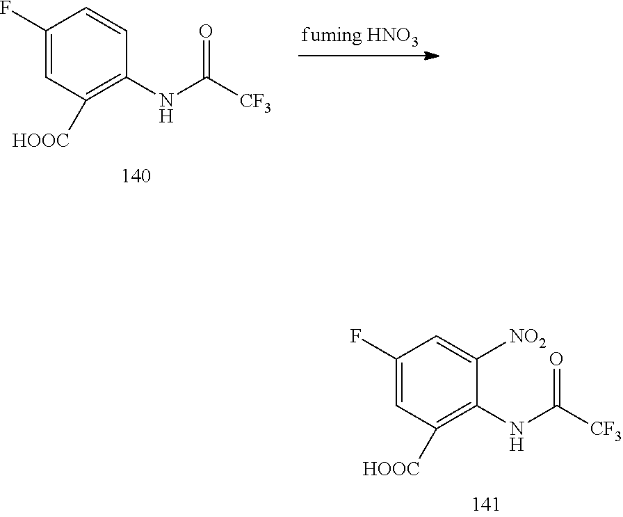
C1(F)=CC([HOOC])=C(NC([CF3])=O)C=C1.C1(F)=CC([HOOC])=C(NC([CF3])=O)C([NO2])=C1
